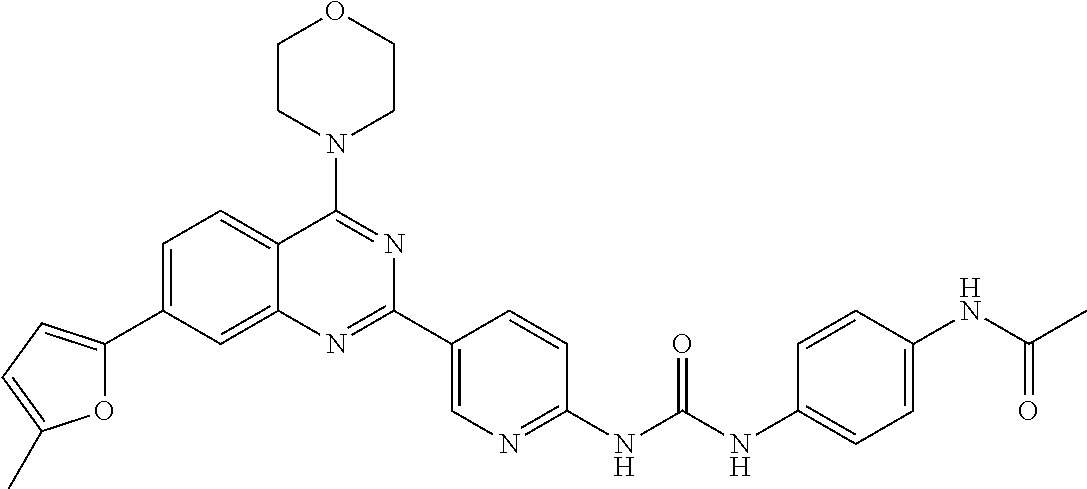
C1=C(C2=CC=C(C)O2)C=C2C(=C1)C(N1CCOCC1)=NC(C1=CN=C(NC(NC3=CC=C(NC(C)=O)C=C3)=O)C=C1)=N2
